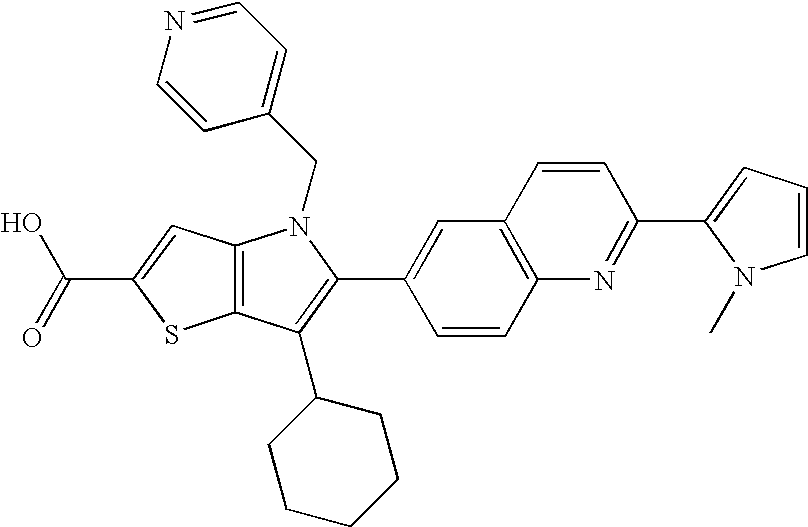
C(C1=CC2=C(S1)C(C1CCCCC1)=C(C1=CC3=C(C=C1)N=C(C1=CC=CN1C)C=C3)N2CC1=CC=NC=C1)(=O)O
